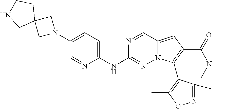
C1=NC(NC2=NN3C(=CC(C(N(C)C)=O)=C3C3=C(C)ON=C3C)C=N2)=CC=C1N1CC2(C1)CCNC2
